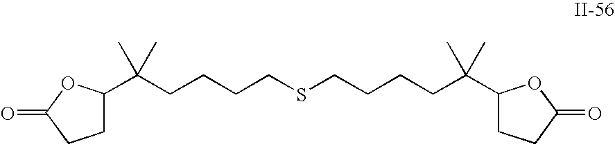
C1(C(CCCCSCCCCC(C2CCC(=O)O2)(C)C)(C)C)CCC(=O)O1
